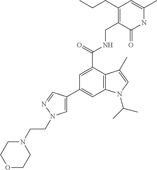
C1(C2=CC3=C(C(C(NCC4=C(CCC)C=C(C)NC4=O)=O)=C2)C(C)=CN3C(C)C)=CN(CCN2CCOCC2)N=C1
